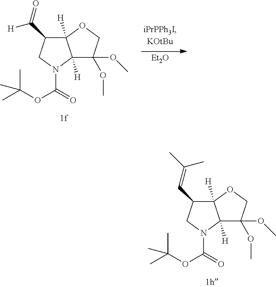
C12([H])C([H])(N(C(=O)OC(C)(C)C)CC1C=C(C)C)C(OC)(OC)CO2.C12([H])C(C([H])=O)CN(C(=O)OC(C)(C)C)C1([H])C(OC)(OC)CO2.[Et2O]
